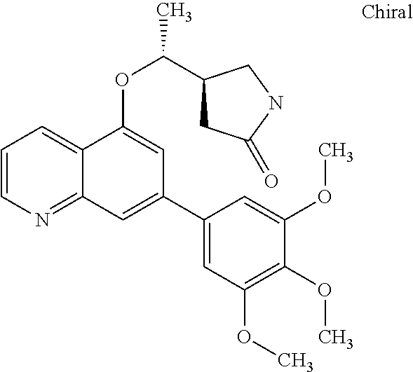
C1=CN=C2C(=C1)C(OC(C)C1CC(=O)NC1)=CC(C1=CC(OC)=C(OC)C(OC)=C1)=C2
